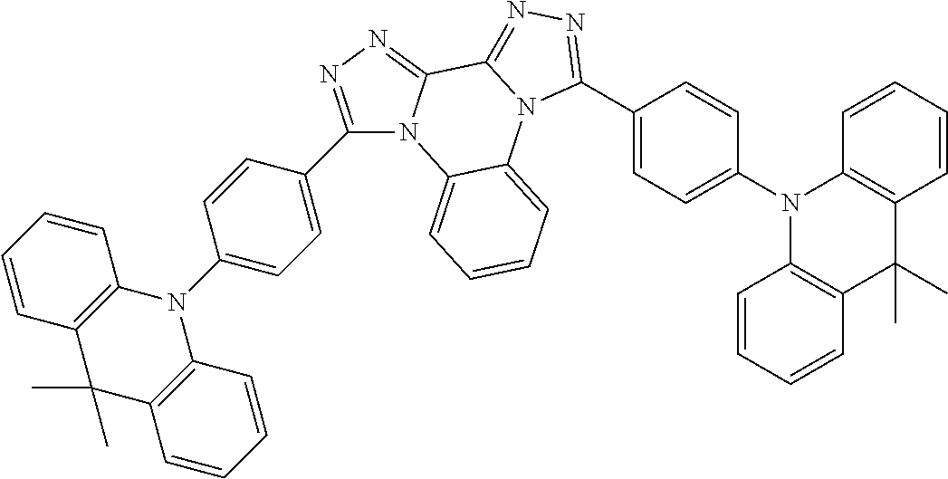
C1(C2=CC=C(N3C4=C(C(C)(C)C5=C3C=CC=C5)C=CC=C4)C=C2)=NN=C2N1C1=CC=CC=C1N1C2=NN=C1C1=CC=C(N2C3=C(C(C)(C)C4=C2C=CC=C4)C=CC=C3)C=C1
